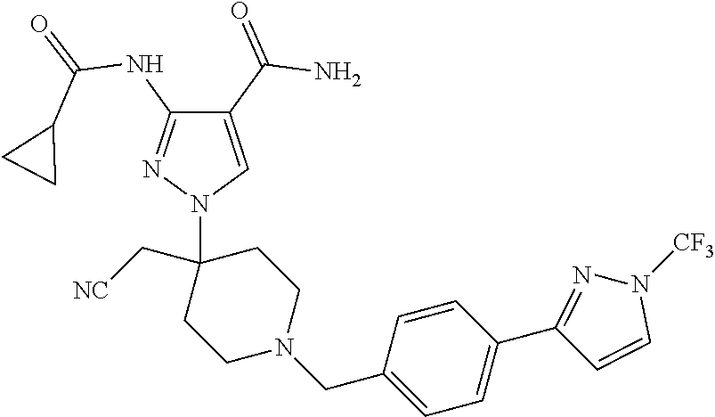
C1(C(=O)N)=CN(C2(C[NC])CCN(CC3=CC=C(C4=NN([CF3])C=C4)C=C3)CC2)N=C1NC(=O)C1CC1
